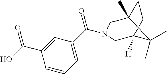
OC(=O)C1=CC(C(=O)N2CC3(C)CCC([H])(C3(C)C)C2)=CC=C1
